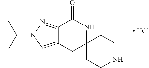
C12=CN(C(C)(C)C)N=C1C(=O)NC1(C2)CCNCC1.[ HCl]
